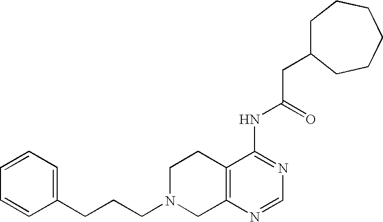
C(CC1=CC=CC=C1)CN1CC2=C(CC1)C(NC(CC1CCCCCC1)=O)=NC=N2
